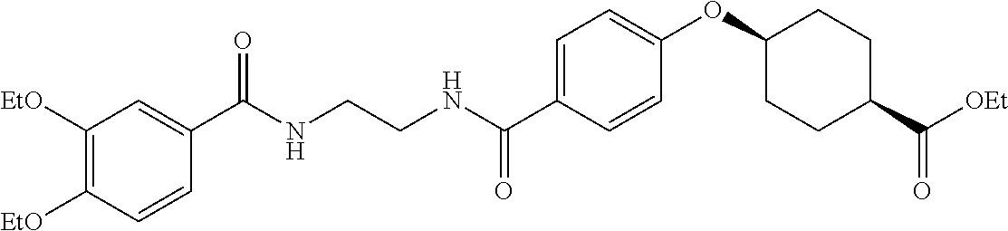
C1=C(C(NCCNC(C2=CC([EtO])=C([EtO])C=C2)=O)=O)C=CC(OC2CCC(C(=O)[OEt])CC2)=C1
